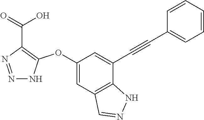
C1(OC2=C(C(=O)O)N=NN2)=CC2=C(C(C#CC3=CC=CC=C3)=C1)NN=C2
